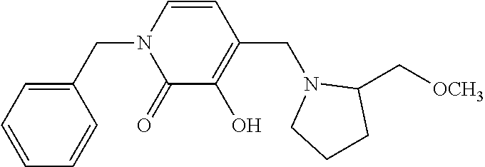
C1(CN2C(=O)C(O)=C(CN3CCCC3C[OCH3])C=C2)=CC=CC=C1
